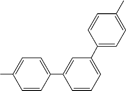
C1=CC(C2=CC(C3=CC=C(C)C=C3)=CC=C2)=CC=C1C
